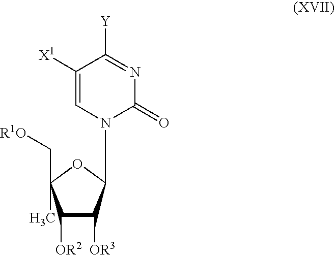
C1([OR2])C([OR3])C(N2C(=O)N=C([Y])C([X1])=C2)OC1(C)C[R1O]
